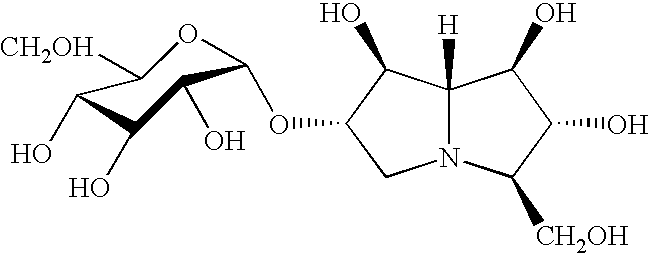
C12([H])N(C([CH2OH])C(O)C1O)CC(OC1OC([CH2OH])C(O)C(O)C1O)C2O
